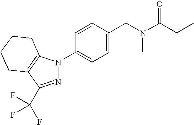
N1=C(C(F)(F)F)C2=C(N1C1=CC=C(CN(C(CC)=O)C)C=C1)CCCC2
